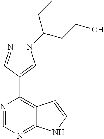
N1=CN=C2C(=C1C1=CN(C(CCO)CC)N=C1)C=CN2
